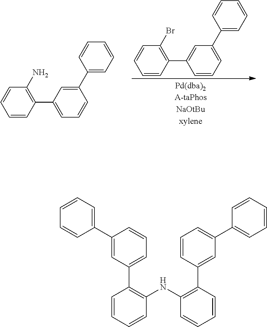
C1=CC(C2=CC(C3=CC=CC=C3)=CC=C2)=C(Br)C=C1.C1=CC(C2=CC=CC(C3=CC=CC=C3)=C2)=C(N)C=C1.C1=C(C2=C(NC3=C(C4=CC(C5=CC=CC=C5)=CC=C4)C=CC=C3)C=CC=C2)C=C(C2=CC=CC=C2)C=C1
